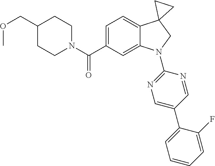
C(C1=CC=C2C(=C1)N(C1=NC=C(C3=CC=CC=C3F)C=N1)CC21CC1)(=O)N1CCC(COC)CC1
